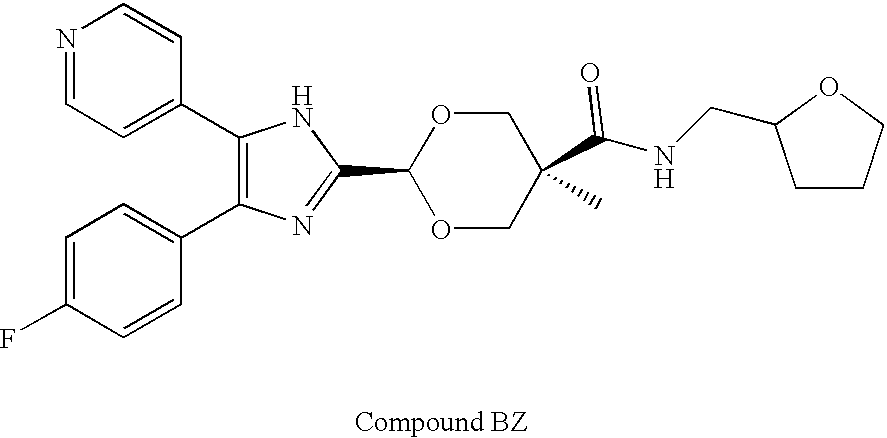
C1(C2=CC=NC=C2)=C(C2=CC=C(F)C=C2)N=C(C2OCC(C(NCC3CCCO3)=O)(C)CO2)N1
